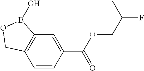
C12=C(C=CC(C(OCC(F)C)=O)=C1)COB2O
